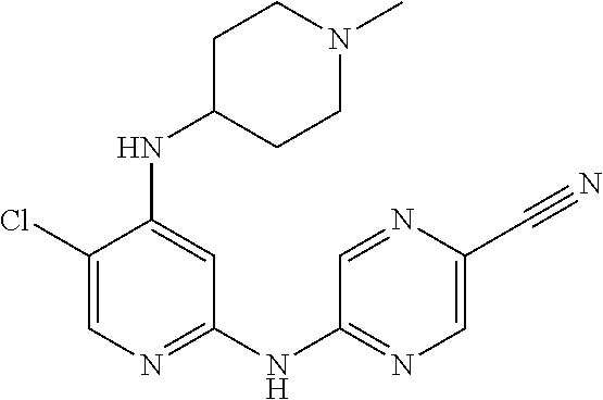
C1(Cl)=CN=C(NC2=NC=C(C#N)N=C2)C=C1NC1CCN(C)CC1
